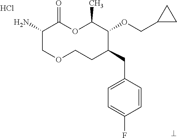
Cl.NC1COCCC(CC2=CC=C(F)C=C2)C(OCC2CC2)C(C)OC1=O
